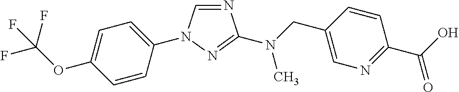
N1=CN(C2=CC=C(OC(F)(F)F)C=C2)N=C1N(CC1=CN=C(C(O)=O)C=C1)C
